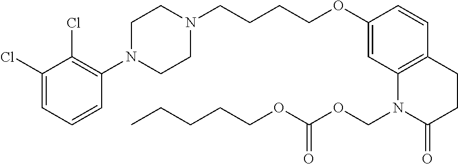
C1(Cl)=CC=CC(N2CCN(CCCCOC3=CC4=C(C=C3)CCC(=O)N4COC(OCCCCC)=O)CC2)=C1Cl
